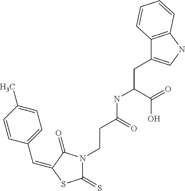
C(C1=CC=C(C)C=C1)=C1C(=O)N(CCC(NC(C(O)=O)CC2=CNC3=C2C=CC=C3)=O)C(=S)S1
